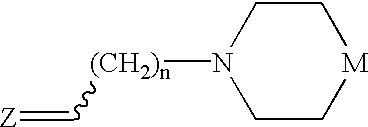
[Z]=C[(CH2)n]N1CC[M]CC1
